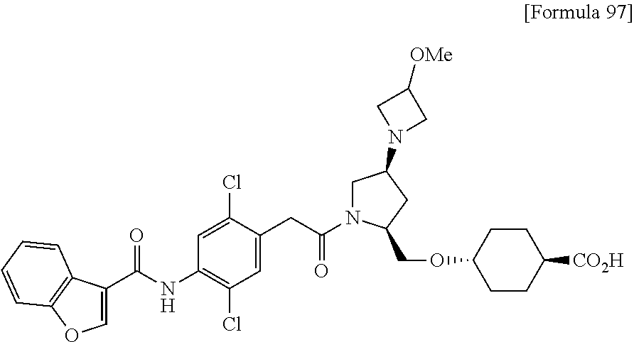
C1=C(Cl)C(CC(N2CC(N3CC([OMe])C3)CC2COC2CCC([CO2H])CC2)=O)=CC(Cl)=C1NC(C1=COC2=C1C=CC=C2)=O
